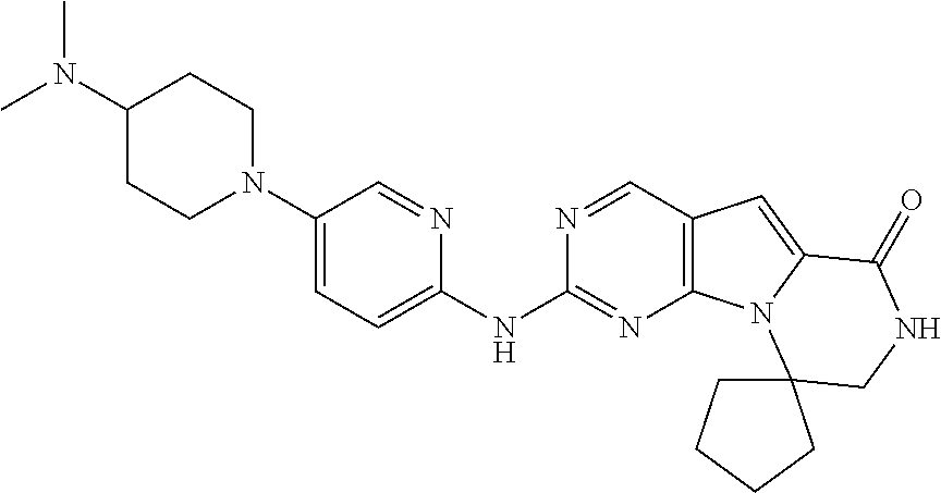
C1(N(C)C)CCN(C2=CC=C(NC3=NC4=C(C=N3)C=C3N4C4(CNC3=O)CCCC4)N=C2)CC1
